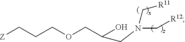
[Z]CCCOCC(O)CN(C[R11])C[R12]
